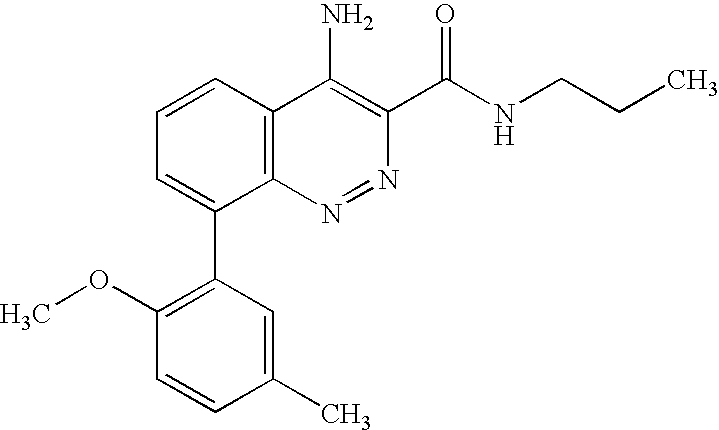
N1=NC2=C(C(N)=C1C(NCCC)=O)C=CC=C2C1=C(OC)C=CC(C)=C1
